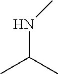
N(C(C)C)C
